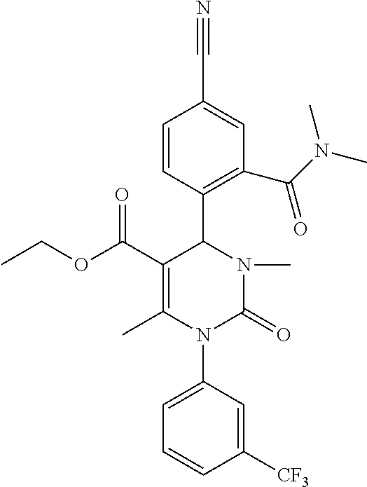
C1=CC(C2C(C(OCC)=O)=C(C)N(C3=CC=CC([CF3])=C3)C(=O)N2C)=C(C(N(C)C)=O)C=C1C#N
